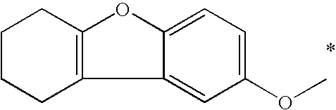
C12=CC=C(OC)C=C1C1=C(O2)CCCC1
